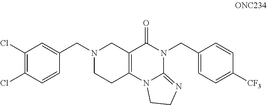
C1(Cl)=C(Cl)C=CC(CN2CCC3=C(C2)C(=O)N(CC2=CC=C([CF3])C=C2)C2=NCCN32)=C1
